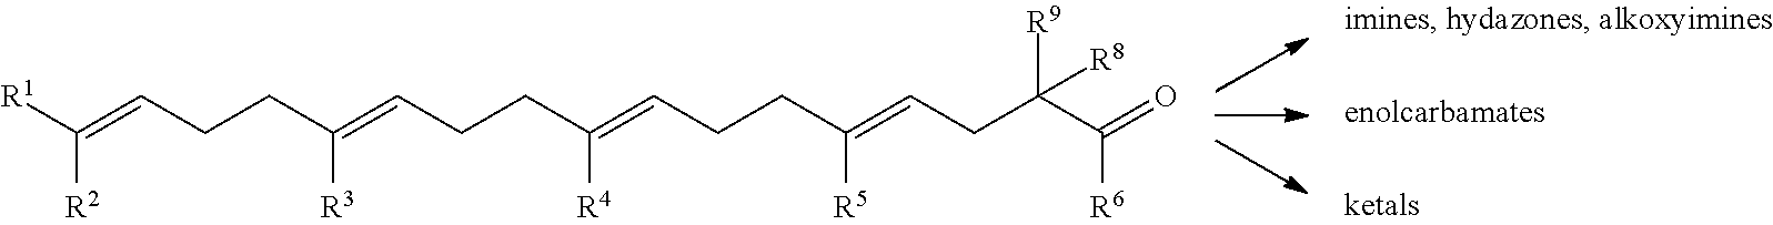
[R1]C(=CCCC(=CCCC(=CCCC(=CCC([R9])(C([R6])=O)[R8])[R5])[R4])[R3])[R2]
